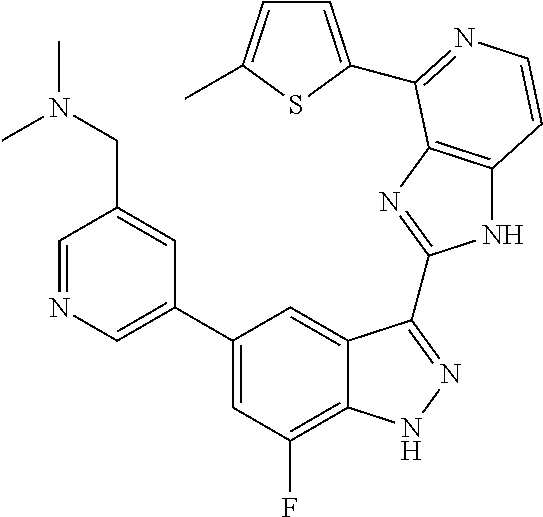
C1=C(C2=CC(F)=C3C(=C2)C(C2=NC4=C(N2)C=CN=C4C2=CC=C(C)S2)=NN3)C=C(CN(C)C)C=N1
